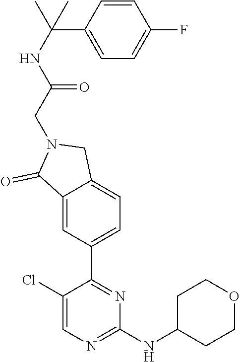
C1(NC2CCOCC2)=NC=C(Cl)C(C2=CC=C3C(=C2)C(=O)N(CC(NC(C2=CC=C(F)C=C2)(C)C)=O)C3)=N1
